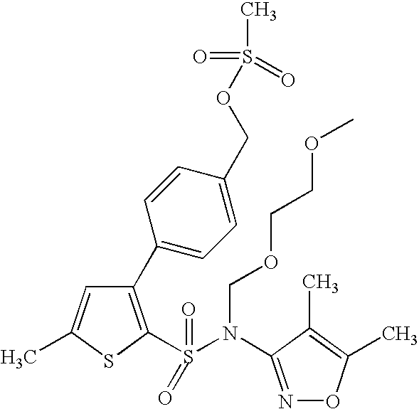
C1(C2=CC=C(COS(=O)(C)=O)C=C2)=C(S(=O)(N(COCCOC)C2=NOC(C)=C2C)=O)SC(C)=C1
